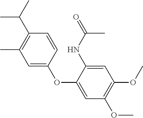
C1=C(OC2=CC(C)=C(C(C)C)C=C2)C(NC(=O)C)=CC(OC)=C1OC
